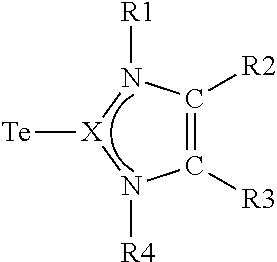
C1([R3])=C([R2])N([R1])[X]([Te])N1[R4]
